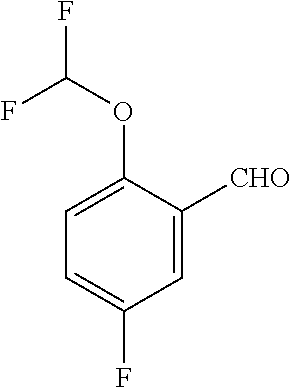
C1=C(F)C=C([CHO])C(OC(F)F)=C1
